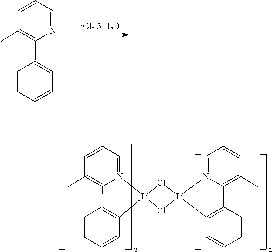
C1(C)=C(C2=CC=CC=C2)N=CC=C1.C1(C)=C2N(=CC=C1)[Ir]1(C3=C2C=CC=C3)Cl[Ir]2(N3=CC=CC(C)=C3C3=C2C=CC=C3)Cl1
